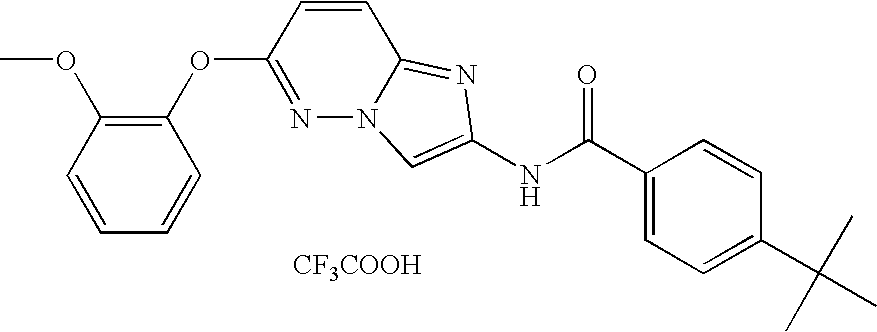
C1(OC2=NN3C(=NC(NC(C4=CC=C(C(C)(C)C)C=C4)=O)=C3)C=C2)=C(OC)C=CC=C1.[CF3COOH]
